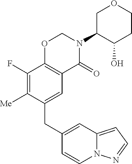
C1(CC2=CC3=C(C(F)=C2[Me])OCN(C2C(O)CCOC2)C3=O)=CC2=CC=NN2C=C1
